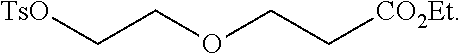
[TsO]CCOCC[CO2Et]
